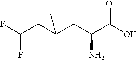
OC(C(CC(CC(F)F)(C)C)N)=O
